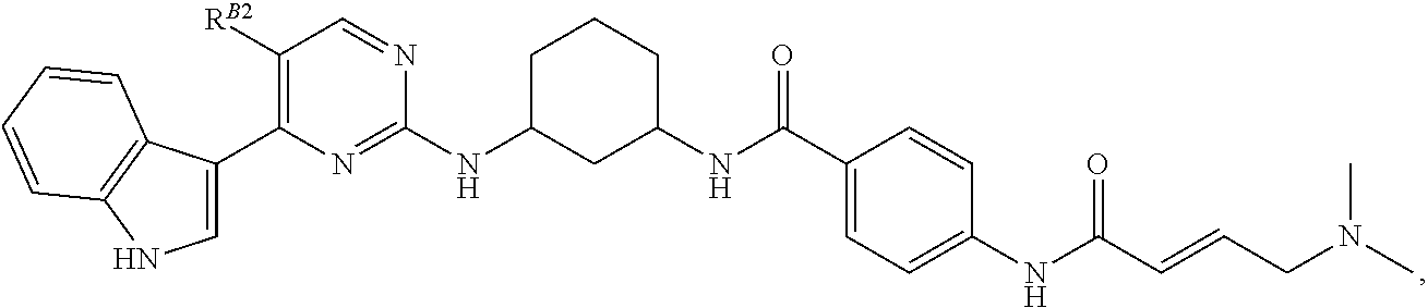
C1([RB2])=C(C2=CNC3=C2C=CC=C3)N=C(NC2CC(NC(C3=CC=C(NC(=O)C=CCN(C)C)C=C3)=O)CCC2)N=C1
